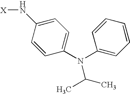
C1=CC(N(C2=CC=CC=C2)C(C)C)=CC=C1N[X]
